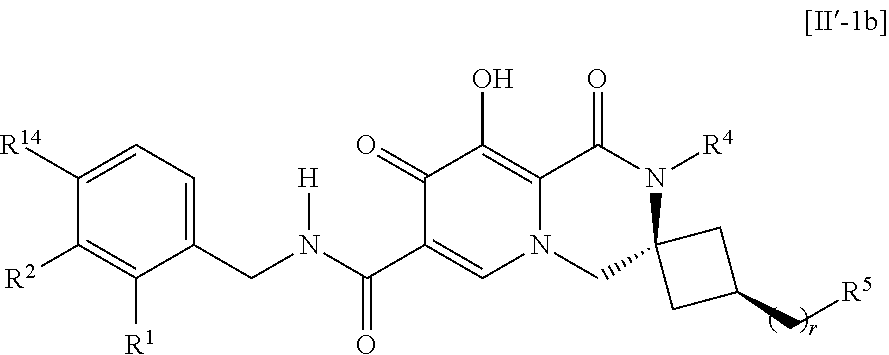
C1(CN(C(C2=CN3C(=C(O)C2=O)C(=O)N([R4])C2(C3)CC(C[R5])C2)=O)[H])=CC=C([R14])C([R2])=C1[R1]
